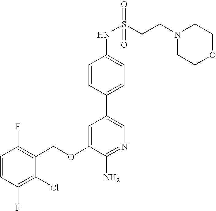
C1=CC(F)=C(Cl)C(COC2=CC(C3=CC=C(NS(CCN4CCOCC4)(=O)=O)C=C3)=CN=C2N)=C1F
